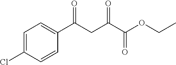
C1=C(Cl)C=CC(C(CC(C(OCC)=O)=O)=O)=C1
